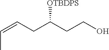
C(=CCC(CCO)[OTBDPS])C
